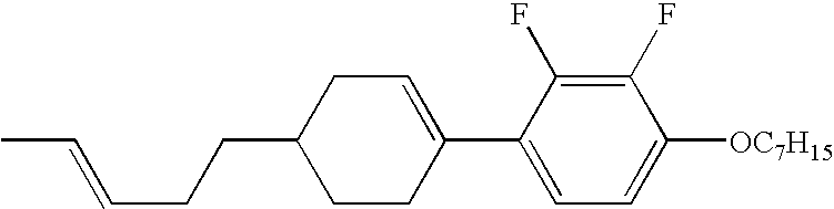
C1(F)=C(F)C(C2=CCC(CCC=CC)CC2)=CC=C1[OC7H15]
